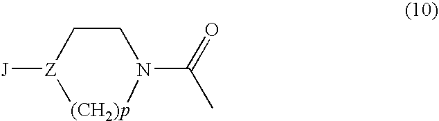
[J][Z]1CCN(C(=O)C)[(CH2)p]1
